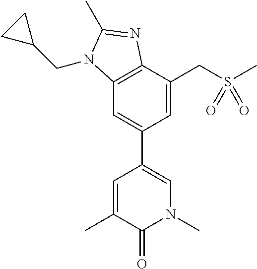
C1=C(C)C(=O)N(C)C=C1C1=CC2=C(C(CS(C)(=O)=O)=C1)N=C(C)N2CC1CC1
